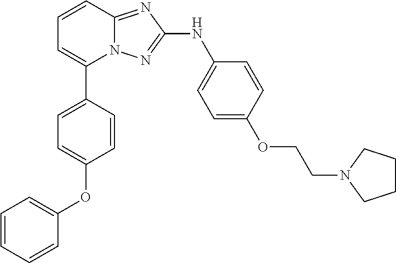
C1=CC2=NC(NC3=CC=C(OCCN4CCCC4)C=C3)=NN2C(C2=CC=C(OC3=CC=CC=C3)C=C2)=C1
